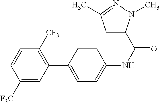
C1(C2=CC=C(NC(=O)C3=CC(C)=NN3C)C=C2)=C([CF3])C=CC([F3C])=C1
